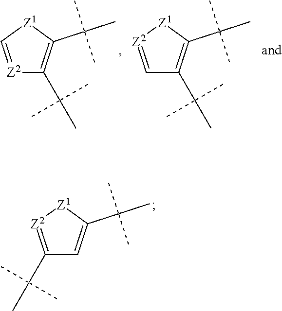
[Z2]1=C[Z1]C(C(C)(C)C)=C1C(C)(C)C.C1=[Z2][Z1]C(C(C)(C)C)=C1C(C)(C)C.C1(C(C)(C)C)=[Z2][Z1]C(C(C)(C)C)=C1
